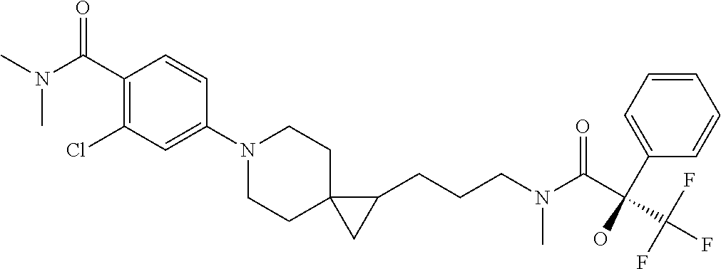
C1(N2CCC3(CC2)CC3CCCN(C)C(=O)C(C2=CC=CC=C2)(O)C(F)(F)F)=CC(Cl)=C(C(N(C)C)=O)C=C1
